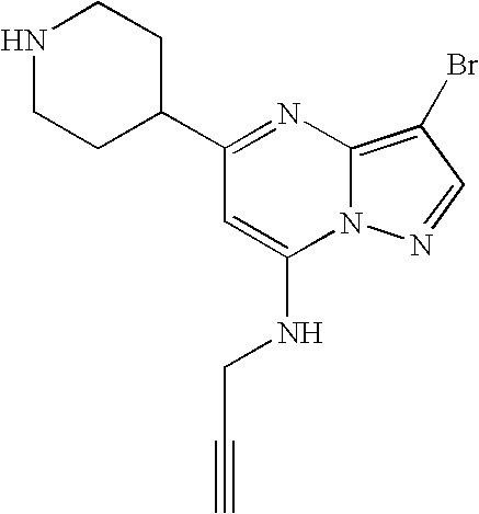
C1(C2=NC3=C(Br)C=NN3C(NCC#C)=C2)CCNCC1
